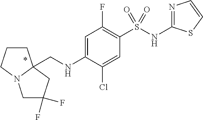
C1CCN2C1(CNC1=CC(F)=C(S(NC3=NC=CS3)(=O)=O)C=C1Cl)CC(F)(F)C2
